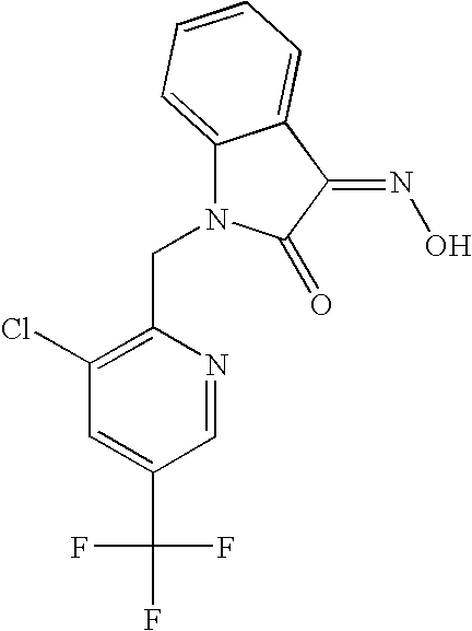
C1(CN2C3=CC=CC=C3C(=NO)C2=O)=C(Cl)C=C(C(F)(F)F)C=N1
